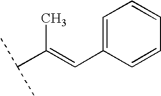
C1=C(C=C(C(C)C)C)C=CC=C1
